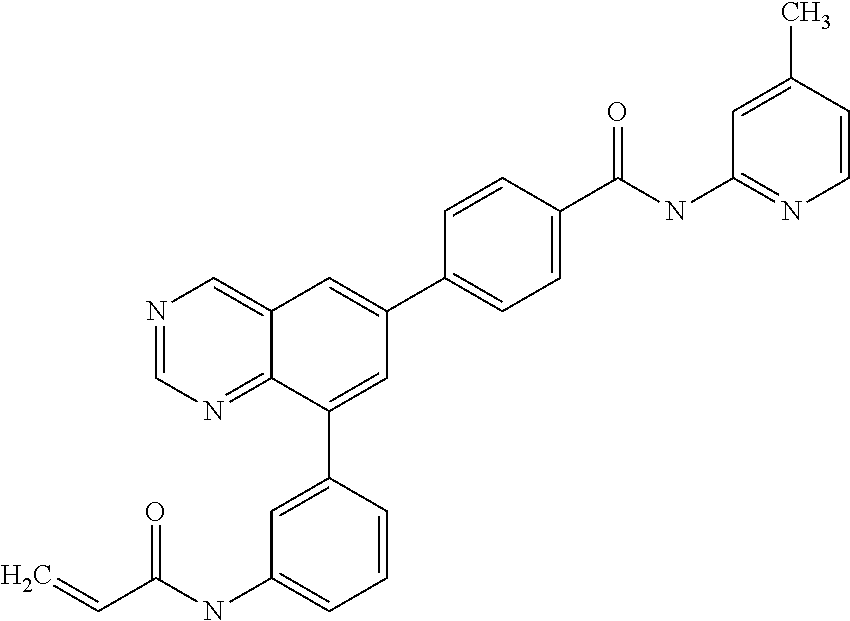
C(NC1=CC=CC(C2=CC(C3=CC=C(C(NC4=NC=CC(C)=C4)=O)C=C3)=CC3=CN=CN=C23)=C1)(C=C)=O
